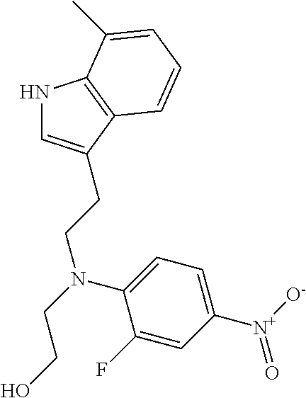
N1C=C(CCN(CCO)C2=CC=C([N+]([O-])=O)C=C2F)C2=C1C(C)=CC=C2
